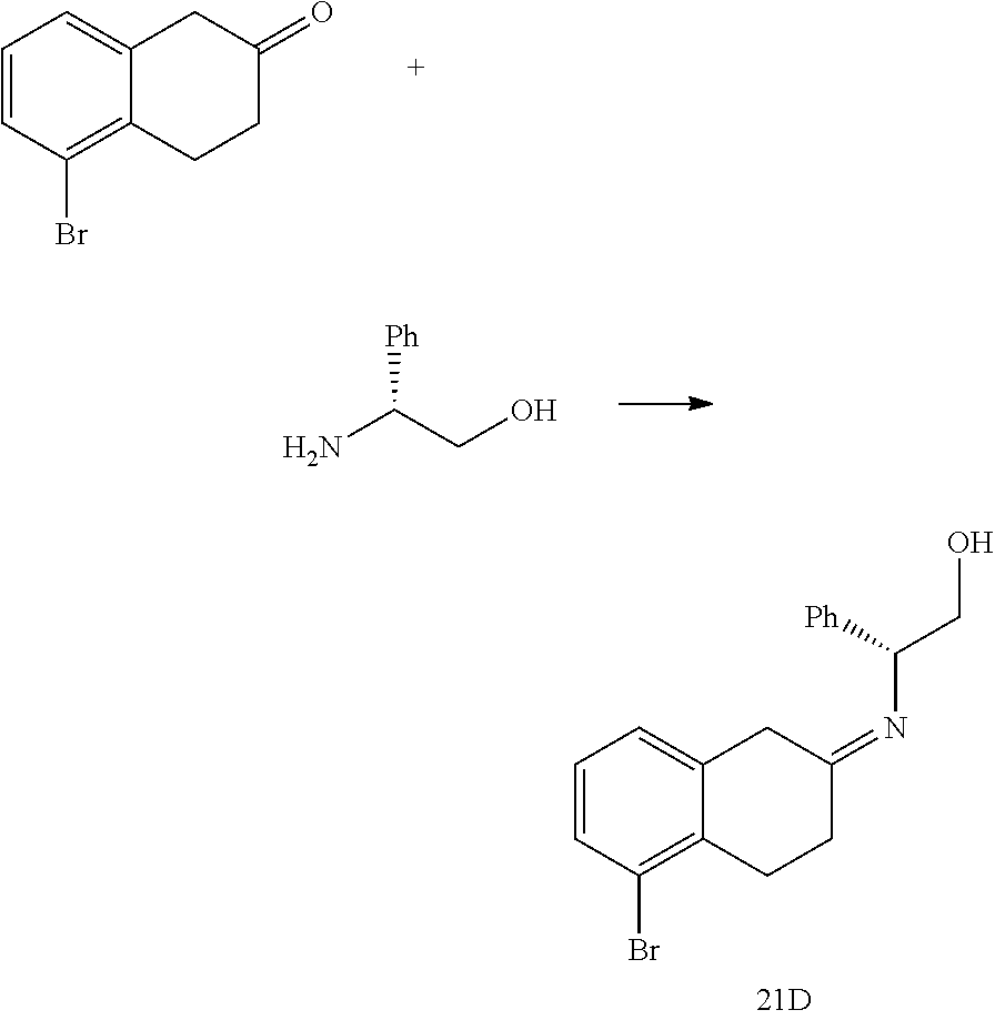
C1=CC(Br)=C2C(=C1)CC(=NC(CO)[Ph])CC2.C1=CC(Br)=C2C(=C1)CC(=O)CC2.NC(CO)[Ph]
